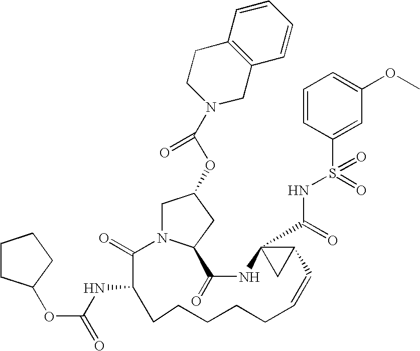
C1N2C(CC1OC(N1CC3=C(CC1)C=CC=C3)=O)C(=O)NC1(C(=O)NS(=O)(C3=CC(OC)=CC=C3)=O)CC1C=CCCCCCC(NC(=O)OC1CCCC1)C2=O
